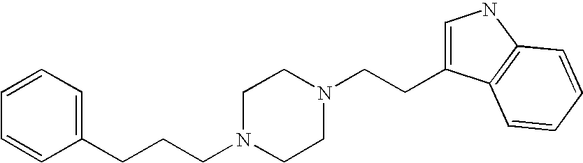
C(CCN1CCN(CCC2=CNC3=C2C=CC=C3)CC1)C1=CC=CC=C1
